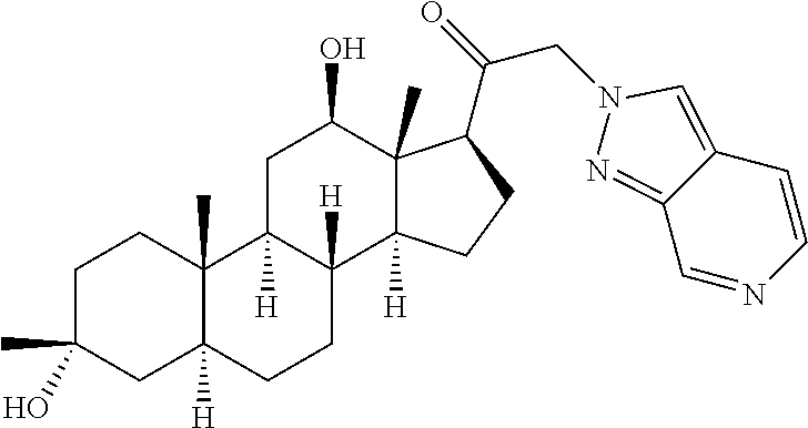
C1C(C)(O)CC2([H])C(C)(C1)C1([H])C([H])(CC2)C2([H])C(C)(C(O)C1)C(C(=O)CN1N=C3C(=C1)C=CN=C3)CC2
